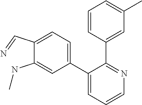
C1(C=N)=CC=C(C2=CC=CN=C2C2=CC(C)=CC=C2)C=C1NC
